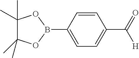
C1=CC(C(=O)[H])=CC=C1B1OC(C)(C)C(C)(C)O1
